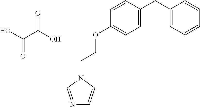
C1(OCCN2C=NC=C2)=CC=C(CC2=CC=CC=C2)C=C1.O=C(C(=O)O)O
